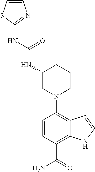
N1(C2=C3C(=C(C(=O)N)C=C2)NC=C3)CCCC(NC(NC2=NC=CS2)=O)C1
